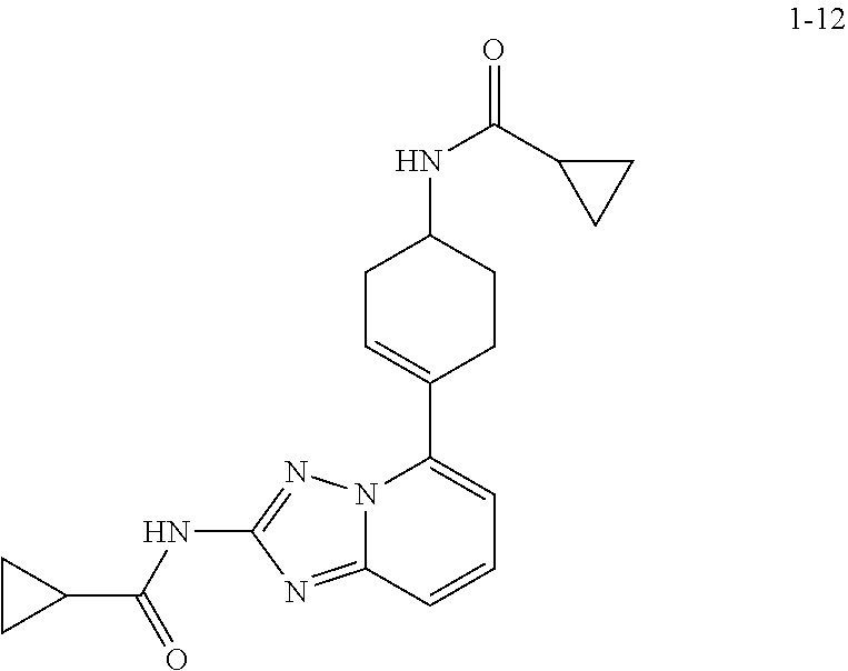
N12C(=NC(NC(C3CC3)=O)=N1)C=CC=C2C1=CCC(NC(=O)C2CC2)CC1
